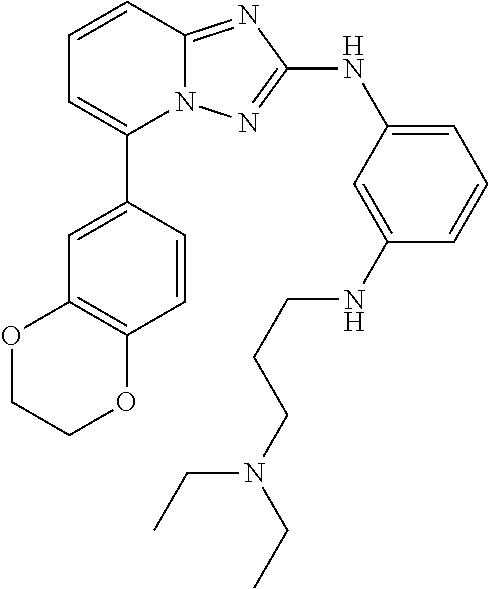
C1=CC2=NC(NC3=CC=CC(NCCCN(CC)CC)=C3)=NN2C(C2=CC3=C(C=C2)OCCO3)=C1
